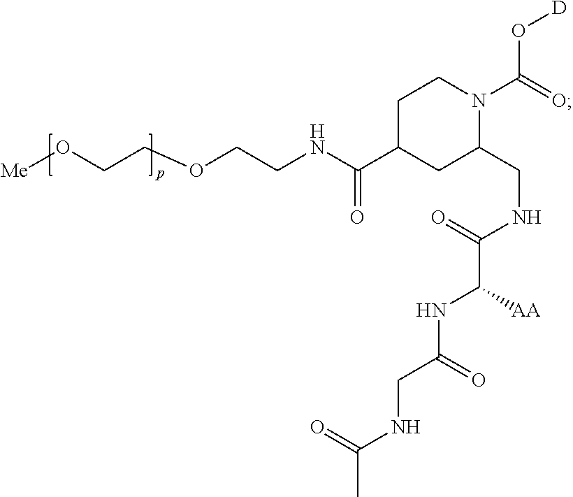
C1C(C(NCCOCCO[Me])=O)CC(CNC(=O)C([AA])NC(CNC(C)=O)=O)N(C(=O)O[D])C1
